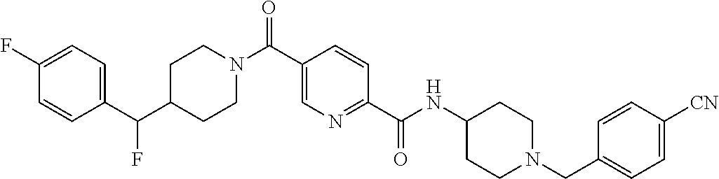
C1CN(C(C2=CN=C(C(=O)NC3CCN(CC4=CC=C([CN])C=C4)CC3)C=C2)=O)CCC1C(C1=CC=C(F)C=C1)F
